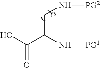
OC(C(N[PG1])CN[PG2])=O
